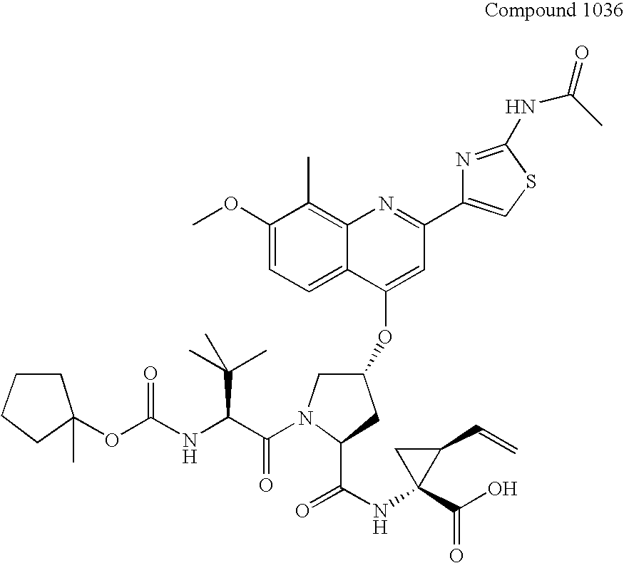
C1(OC)=CC=C2C(=C1C)N=C(C1=CSC(NC(=O)C)=N1)C=C2OC1CN(C(=O)C(C(C)(C)C)NC(OC2(C)CCCC2)=O)C(C(=O)NC2(C(=O)O)C(C=C)C2)C1
